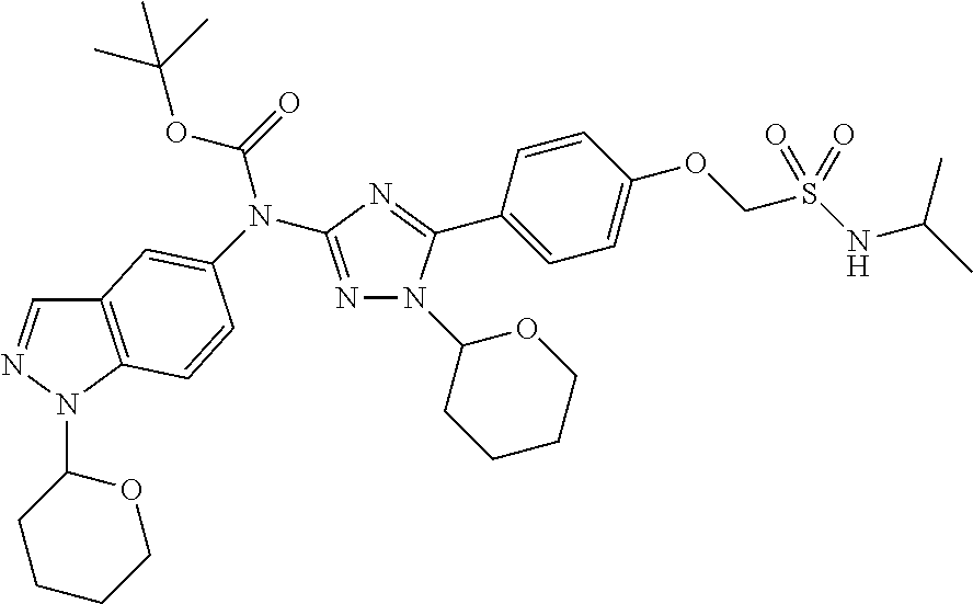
C12=C(N(C3CCCCO3)N=C1)C=CC(N(C1=NN(C3CCCCO3)C(C3=CC=C(OCS(NC(C)C)(=O)=O)C=C3)=N1)C(=O)OC(C)(C)C)=C2
